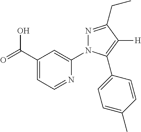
C1(C(=O)O)=CC=NC(N2N=C(CC)C([H])=C2C2=CC=C(C)C=C2)=C1
